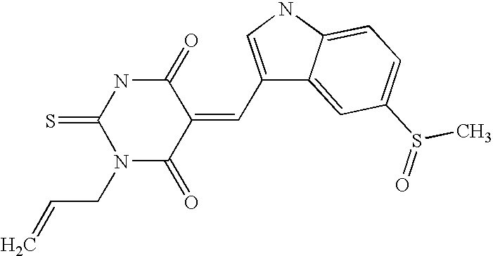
C1(C=C2C(=O)NC(=S)N(CC=C)C2=O)=CNC2=CC=C(S(C)=O)C=C12
